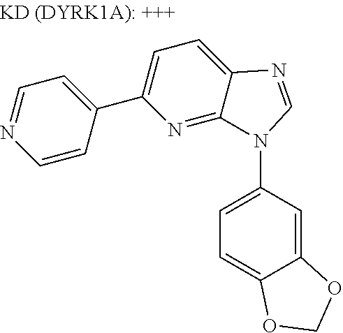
C1=C(N2C3=NC(C4=CC=NC=C4)=CC=C3N=C2)C=C2C(=C1)OCO2
